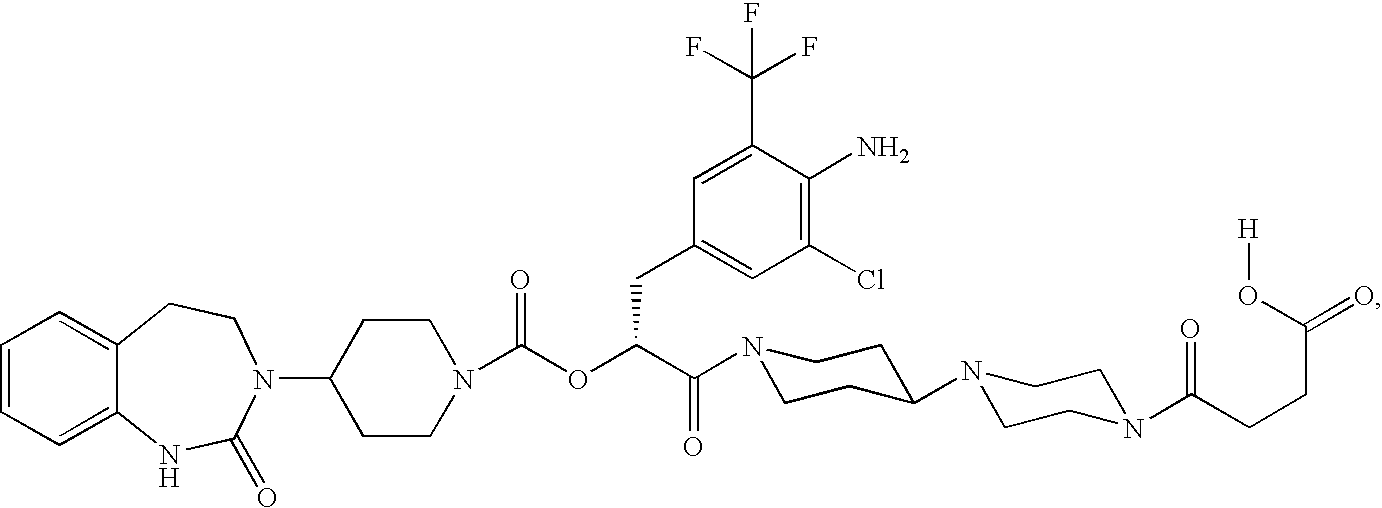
C1=CC=C2C(=C1)CCN(C1CCN(C(OC(C(=O)N3CCC(N4CCN(C(CCC(=O)O[H])=O)CC4)CC3)CC3=CC(Cl)=C(N)C(C(F)(F)F)=C3)=O)CC1)C(=O)N2
